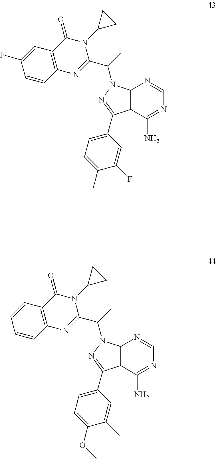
C12=C(C(N)=NC=N1)C(C1=CC=C(C)C(F)=C1)=NN2C(C)C1=NC2=C(C(=O)N1C1CC1)C=C(F)C=C2.C12=C(C(N)=NC=N1)C(C1=CC=C(OC)C(C)=C1)=NN2C(C)C1=NC2=C(C(=O)N1C1CC1)C=CC=C2
